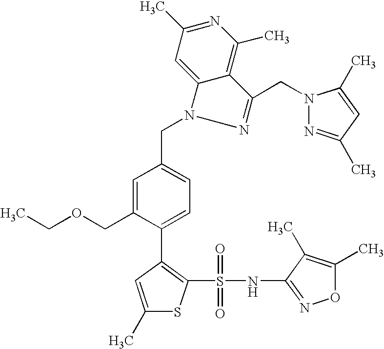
O1C(C)=C(C)C(NS(=O)(=O)C2=C(C3=CC=C(CN4N=C(CN5N=C(C)C=C5C)C5=C(C)N=C(C)C=C45)C=C3COCC)C=C(C)S2)=N1
